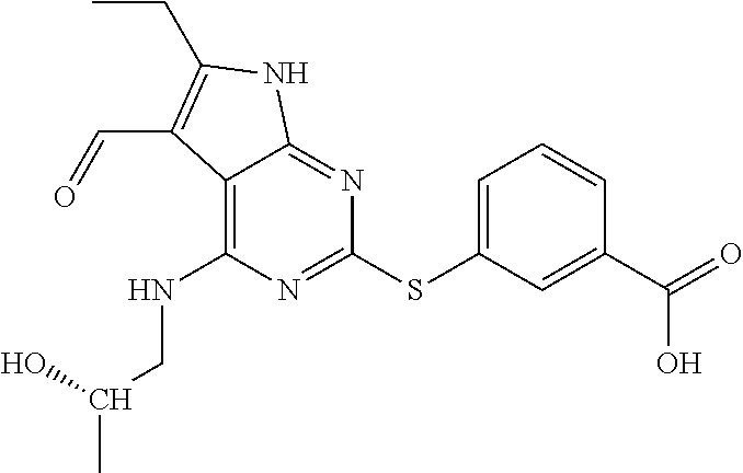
S(C1=CC=CC(C(=O)O)=C1)C1=NC(NCC(C)O)=C2C(=N1)NC(CC)=C2C=O
